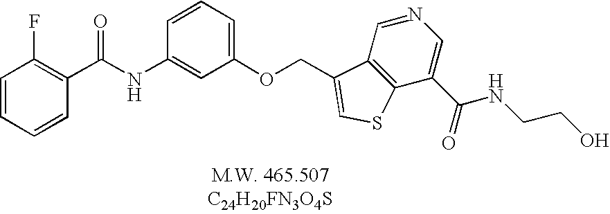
C1=CC=CC(C(NC2=CC(OCC3=CSC4=C3C=NC=C4C(=O)NCCO)=CC=C2)=O)=C1F
